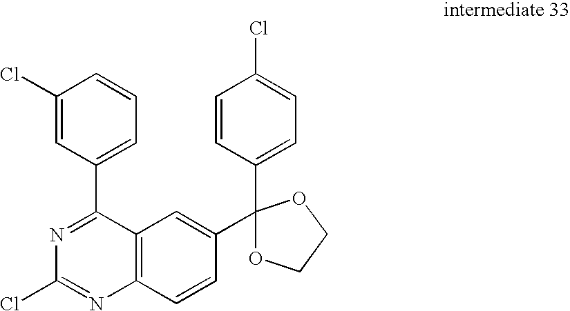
C12=C(C=CC(C3(C4=CC=C(Cl)C=C4)OCCO3)=C1)N=C(Cl)N=C2C1=CC=CC(Cl)=C1
